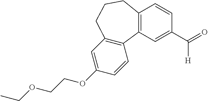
C1(OCCOCC)=CC2=C(C=C1)C1=C(CCC2)C=CC(C(=O)[H])=C1
